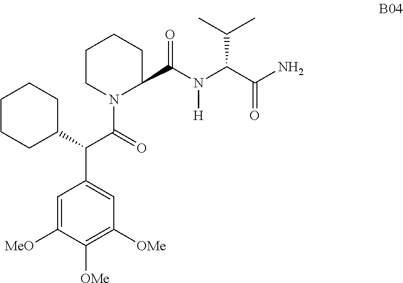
C1=C([MeO])C([OMe])=C([OMe])C=C1C(C1CCCCC1)C(=O)N1C(C(N(C(C(=O)N)C(C)C)[H])=O)CCCC1
